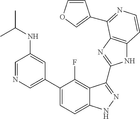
C1=C(C2=CC=C3C(=C2F)C(C2=NC4=C(N2)C=CN=C4C2=COC=C2)=NN3)C=C(NC(C)C)C=N1
